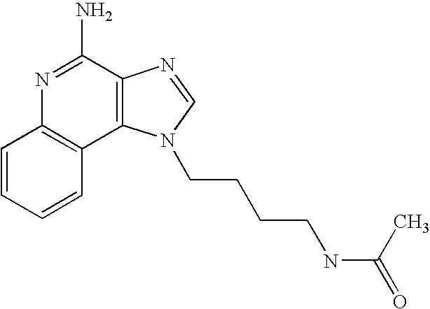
C1=CC=CC2=C1N=C(N)C1=C2N(CCCCNC(=O)C)C=N1
